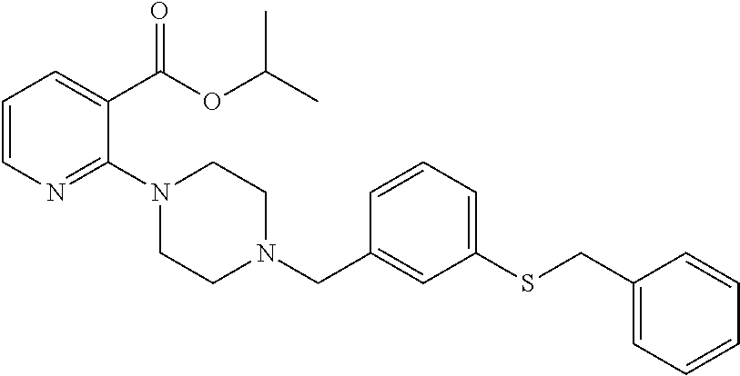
C1=CN=C(N2CCN(CC3=CC(SCC4=CC=CC=C4)=CC=C3)CC2)C(C(OC(C)C)=O)=C1
